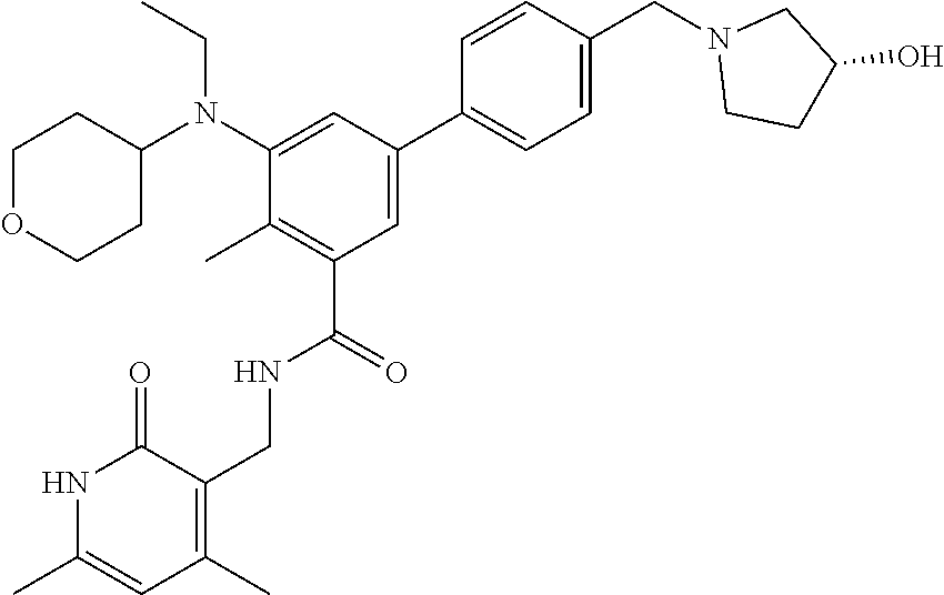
C1OCCC(N(C2=CC(C3=CC=C(CN4CCC(O)C4)C=C3)=CC(C(NCC3=C(C)C=C(C)NC3=O)=O)=C2C)CC)C1
